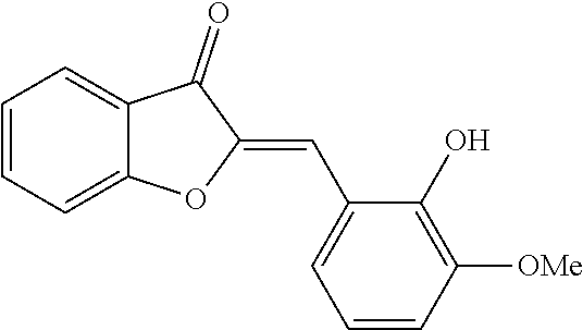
C1=CC=C2C(=C1)C(=O)C(=CC1=CC=CC([OMe])=C1O)O2
